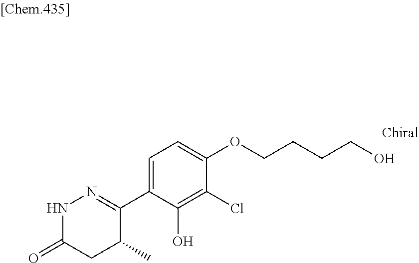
N1C(=O)CC(C)C(C2=CC=C(OCCCCO)C(Cl)=C2O)=N1
